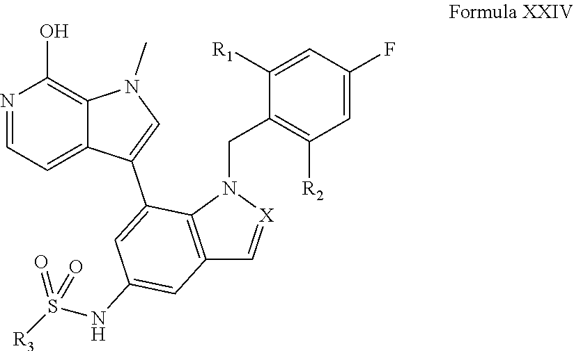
N1=CC=C2C(=C1O)N(C)C=C2C1=CC(NS(=O)(=O)[R3])=CC2=C1N(CC1=C([R2])C=C(F)C=C1[R1])[X]=C2
